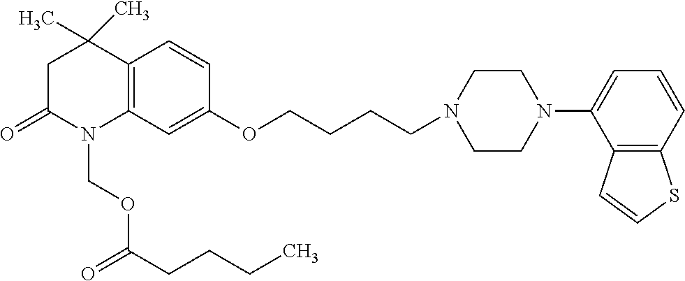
C12=C(C=C(OCCCCN3CCN(C4=CC=CC5=C4C=CS5)CC3)C=C1)N(COC(CCCC)=O)C(=O)CC2(C)C
